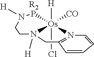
[H][Os]12(Cl)([CO])PN([H])CCN1([H])CC1=N2C=CC=C1.[R2]
